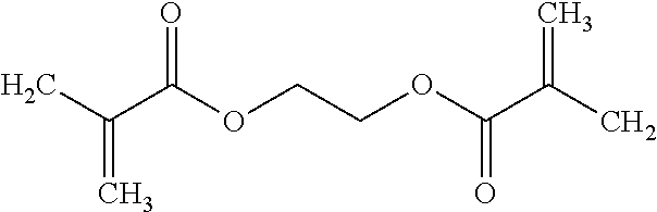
CC(C(OCCOC(C(C)=C)=O)=O)=C
